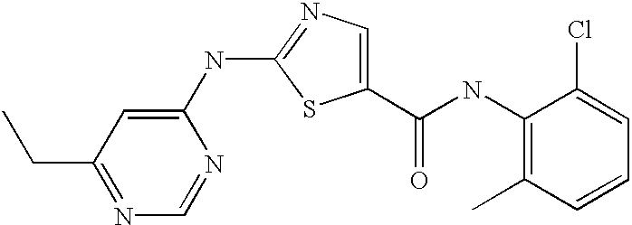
N1=C(CC)C=C(NC2=NC=C(C(NC3=C(C)C=CC=C3Cl)=O)S2)N=C1
